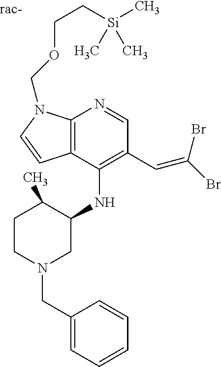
C12=C(N(COCC[Si](C)(C)C)C=C1)N=CC(C=C(Br)Br)=C2NC1C(C)CCN(CC2=CC=CC=C2)C1
